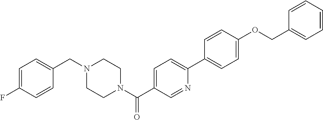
C1=C(F)C=CC(CN2CCN(C(C3=CC=C(C4=CC=C(OCC5=CC=CC=C5)C=C4)N=C3)=O)CC2)=C1
